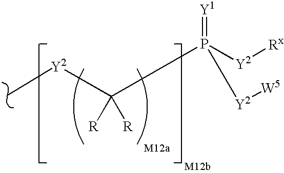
[Y2](C([R])([R])P(=[Y1])([Y2][Rx])[Y2][W5])C
